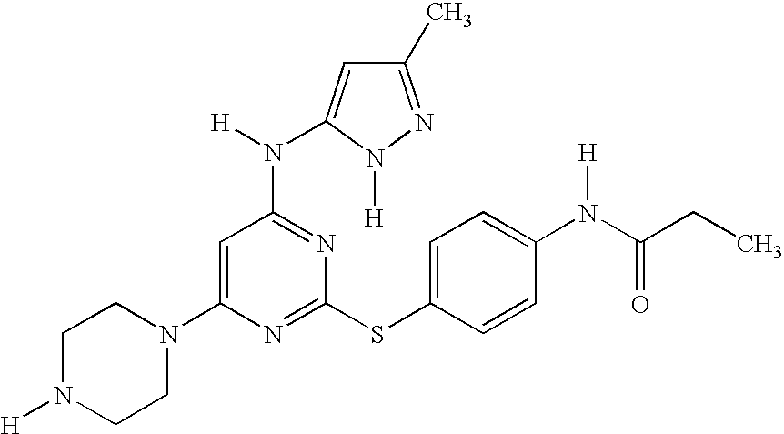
C1N([H])CCN(C2=CC(N([H])C3=CC(C)=NN3[H])=NC(SC3=CC=C(N(C(CC)=O)[H])C=C3)=N2)C1
